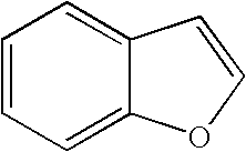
C1=CC=C2C(=C1)C=CO2
